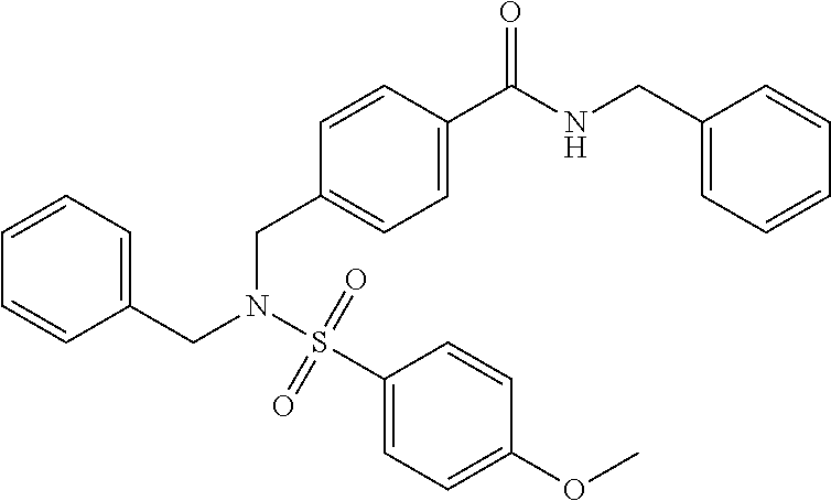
C1=CC=CC(CN(S(C2=CC=C(OC)C=C2)(=O)=O)CC2=CC=C(C(NCC3=CC=CC=C3)=O)C=C2)=C1
